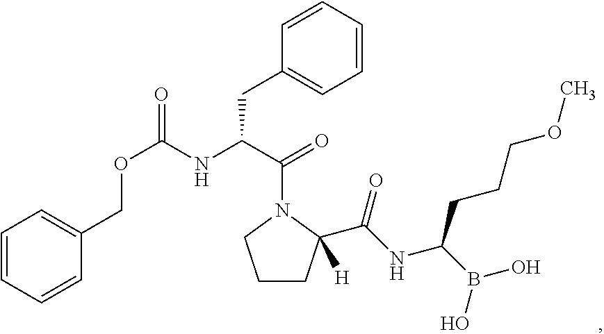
C1=CC=CC(COC(NC(C(N2CCCC2(C(=O)NC(CCCOC)B(O)O)[H])=O)CC2=CC=CC=C2)=O)=C1
